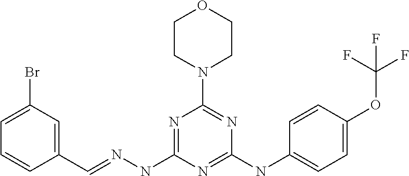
C1=CC(C=NNC2=NC(N3CCOCC3)=NC(NC3=CC=C(OC(F)(F)F)C=C3)=N2)=CC(Br)=C1
